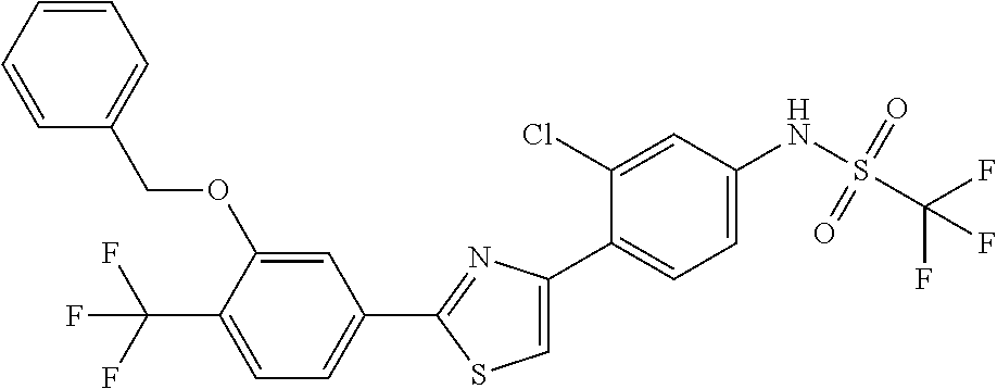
C1(C2=NC(C3=CC=C(NS(C(F)(F)F)(=O)=O)C=C3Cl)=CS2)=CC=C(C(F)(F)F)C(OCC2=CC=CC=C2)=C1
